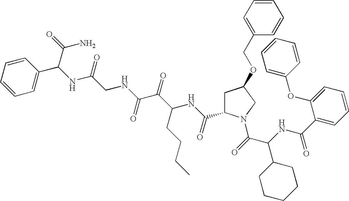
C(NC(C(=O)N1CC(OCC2=CC=CC=C2)CC1C(NC(C(C(NCC(NC(C(N)=O)C1=CC=CC=C1)=O)=O)=O)CCCC)=O)C1CCCCC1)(=O)C1=CC=CC=C1OC1=CC=CC=C1
